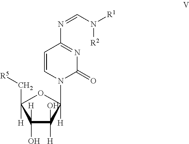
C1=CN(C2([H])OC(C[R5])([H])C(O)([H])C2(O)[H])C(=O)N=C1N=CN([R1])[R2]
